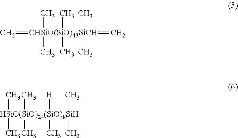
C=[CHSiO(SiO)43SiCH](C)(C)(C)(C)(C)(C)=C.[HSiO(SiO)24(SiO)8SiH](C)(C)(C)(C)([H])(C)(C)C
